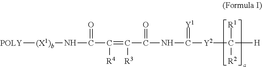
[POLY][(X1)b]NC(C([R4])=C(C(=O)NC(=[Y1])[Y2]C([H])([R1])[R2])[R3])=O
